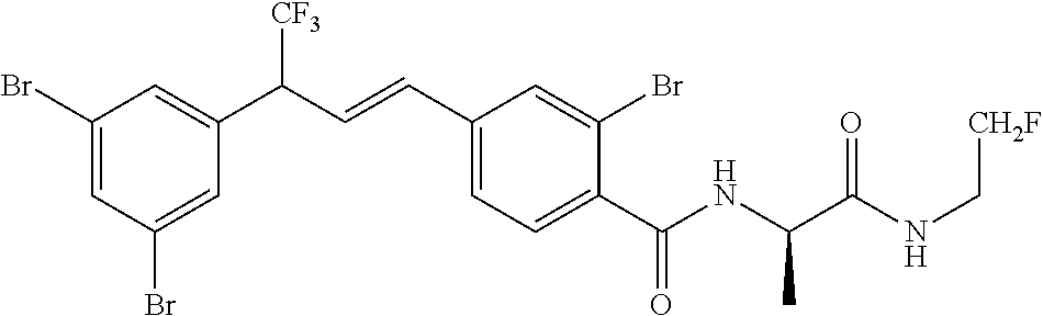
C1=C(Br)C=C(C(C=CC2=CC=C(C(NC(C(NC[CH2F])=O)C)=O)C(Br)=C2)[CF3])C=C1Br
